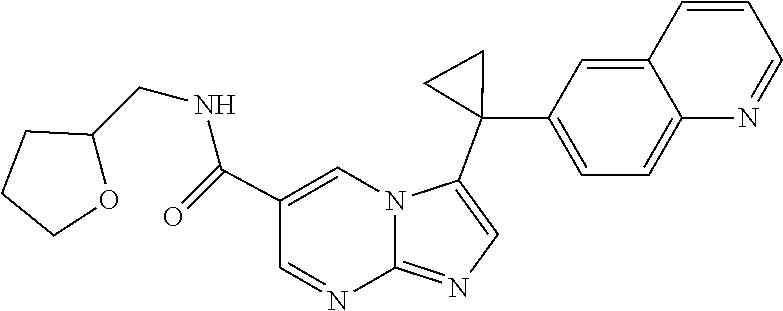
C12=NC=C(C3(C4=CC=C5C(=C4)C=CC=N5)CC3)N1C=C(C(NCC1OCCC1)=O)C=N2
